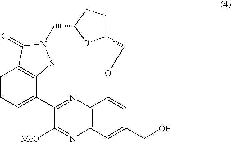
C12=NC3=C(N=C1[MeO])C=C(CO)C=C3OCC1CCC(CN3SC4=C(C=CC=C24)C3=O)O1
